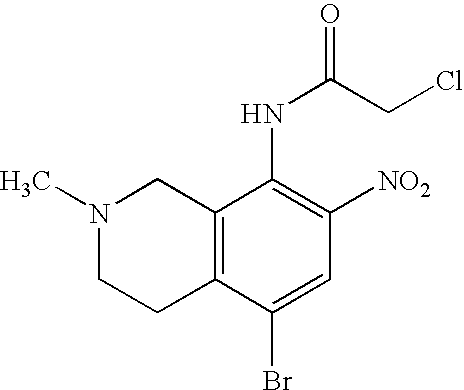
C12=C(C(Br)=CC([NO2])=C1NC(=O)CCl)CCN(C)C2
